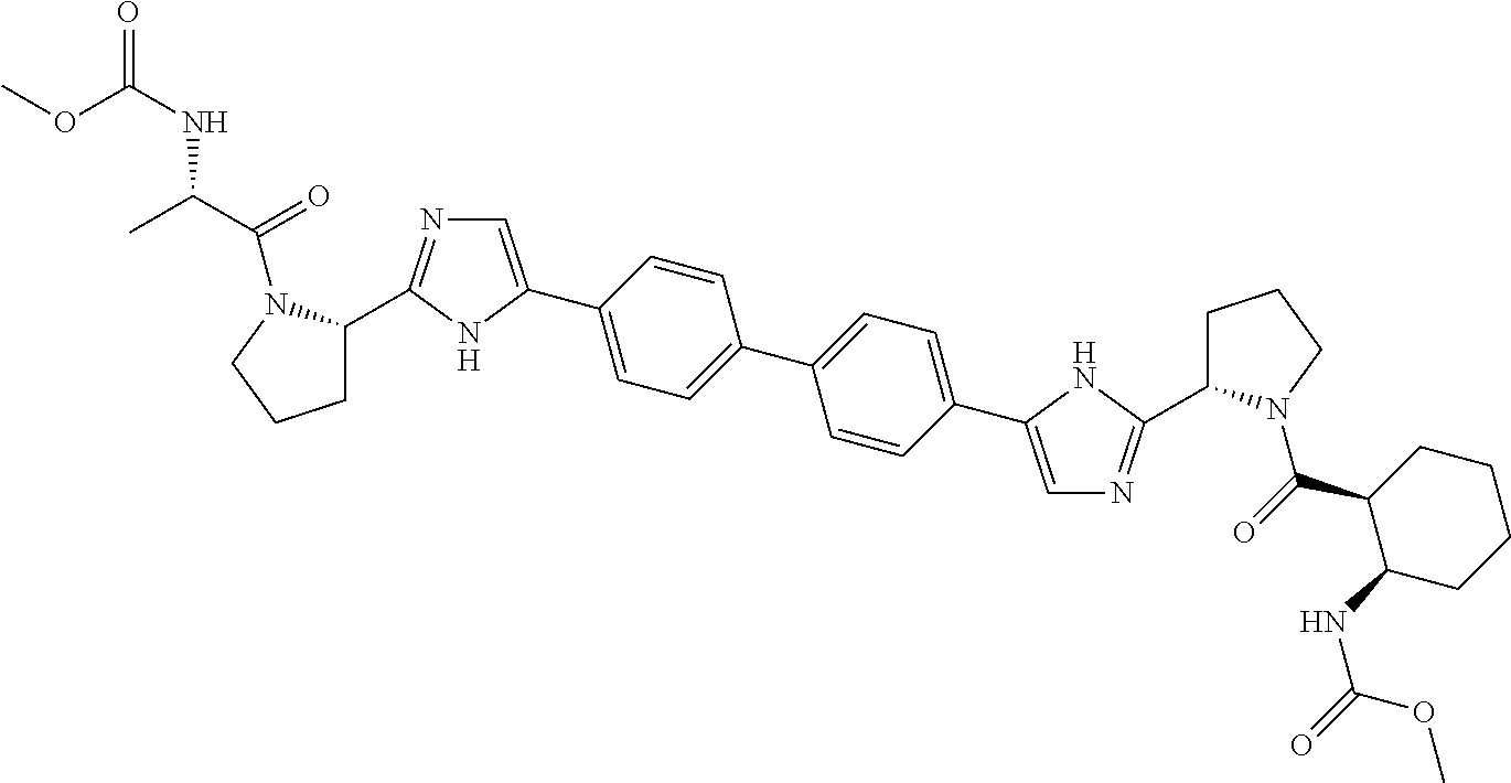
C1=C(C2=CC=C(C3=CC=C(C4=CN=C(C5CCCN5C(=O)C(C)NC(=O)OC)N4)C=C3)C=C2)NC(C2CCCN2C(=O)C2C(NC(=O)OC)CCCC2)=N1
